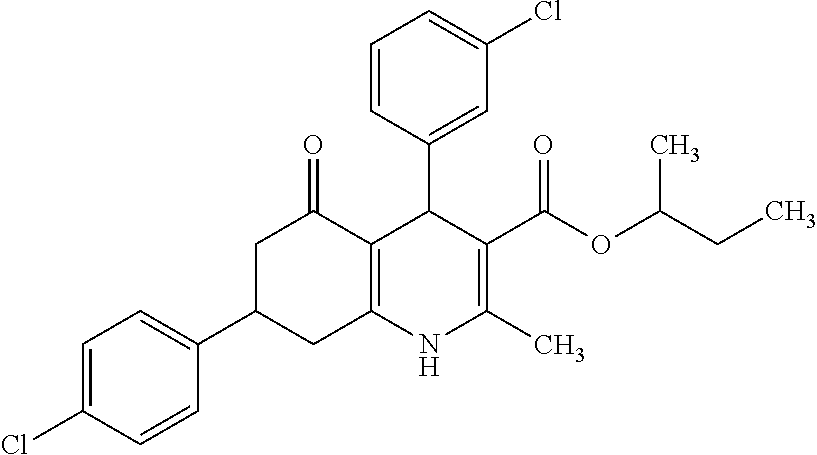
C1=C(Cl)C=CC(C2CC3=C(C(=O)C2)C(C2=CC(Cl)=CC=C2)C(C(OC(C)CC)=O)=C(C)N3)=C1
